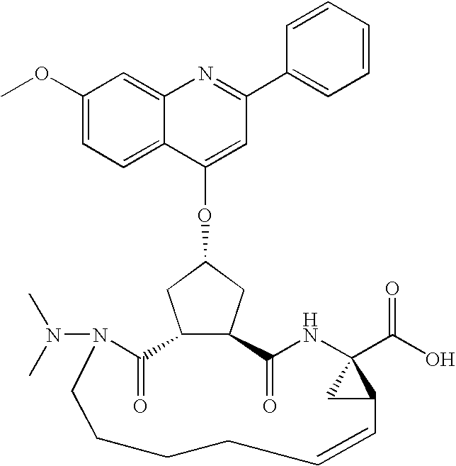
C1(OC)=CC=C2C(=C1)N=C(C1=CC=CC=C1)C=C2OC1CC2C(C1)C(=O)N(N(C)C)CCCCC=CC1C(C(O)=O)(NC2=O)C1
